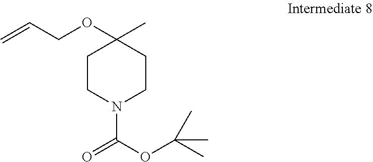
C1CN(C(OC(C)(C)C)=O)CCC1(OCC=C)C
